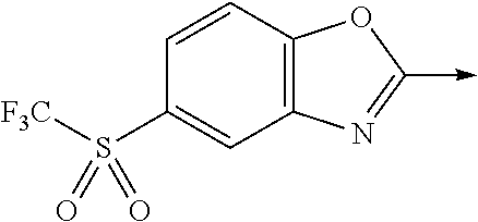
C12=C(N=C(->C)O1)C=C(S([F3C])(=O)=O)C=C2
